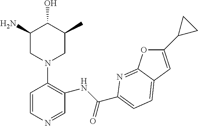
C1=CN=CC(NC(=O)C2=CC=C3C(=N2)OC(C2CC2)=C3)=C1N1CC(C)C(O)C(N)C1
